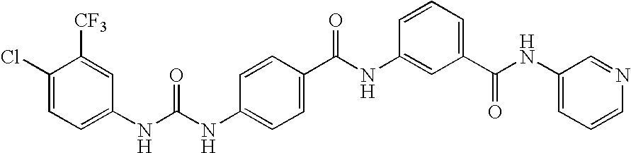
C1(Cl)=CC=C(NC(=O)NC2=CC=C(C(NC3=CC(C(NC4=CC=CN=C4)=O)=CC=C3)=O)C=C2)C=C1[CF3]
